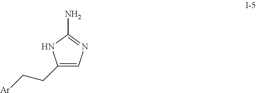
C1=C(CC[Ar])NC(N)=N1
